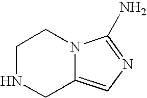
C1NCC2=CN=C(N)N2C1
